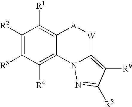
C1([R2])=C([R3])C([R4])=C2C(=C1[R1])[A][W]C1=C([R9])C([R8])=NN21
